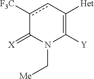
c1([CF3])cC([Het])=C([Y])N(C[Me])C1=[X]
